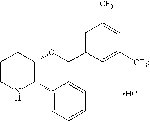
C1CNC(C2=CC=CC=C2)C(OCC2=CC([CF3])=CC([CF3])=C2)C1.Cl
